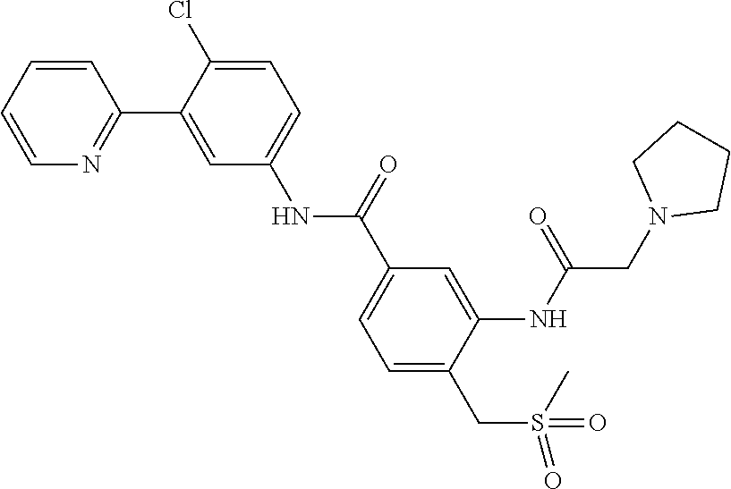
C1=CC=CN=C1C1=CC(NC(C2=CC=C(CS(=O)(C)=O)C(NC(CN3CCCC3)=O)=C2)=O)=CC=C1Cl
